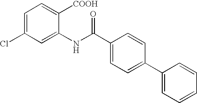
C1=C(Cl)C=C(NC(C2=CC=C(C3=CC=CC=C3)C=C2)=O)C([COOH])=C1
